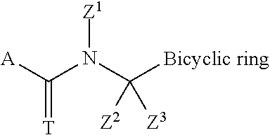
C([Bicyclic ring])(N(C([A])=[T])[Z1])([Z2])[Z3]
